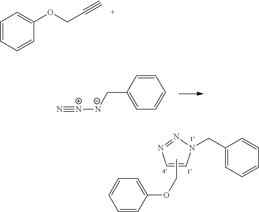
C1=CC=CC(OCC#C)=C1.N#[N+][N-]CC1=CC=CC=C1.N1(CC2=CC=CC=C2)N=NC=C1.CCOC1=CC=CC=C1
